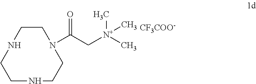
C1N(C(C[N+](C)(C)C)=O)CCNCCNC1.[CF3COO-]
